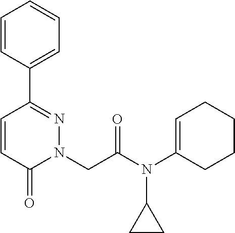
C1=CC(C2=NN(CC(N(C3=CCCCC3)C3CC3)=O)C(=O)C=C2)=CC=C1
